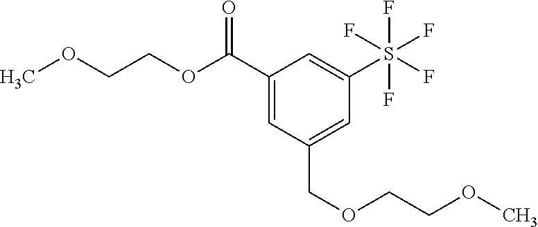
O(C(C1=CC(COCCOC)=CC(S(F)(F)(F)(F)F)=C1)=O)CCOC
